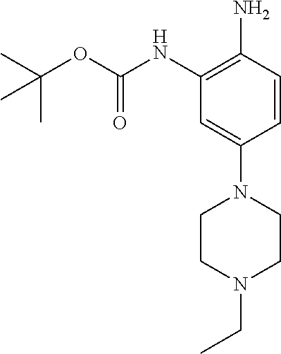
C1CN(CC)CCN1C1=CC(NC(=O)OC(C)(C)C)=C(N)C=C1
